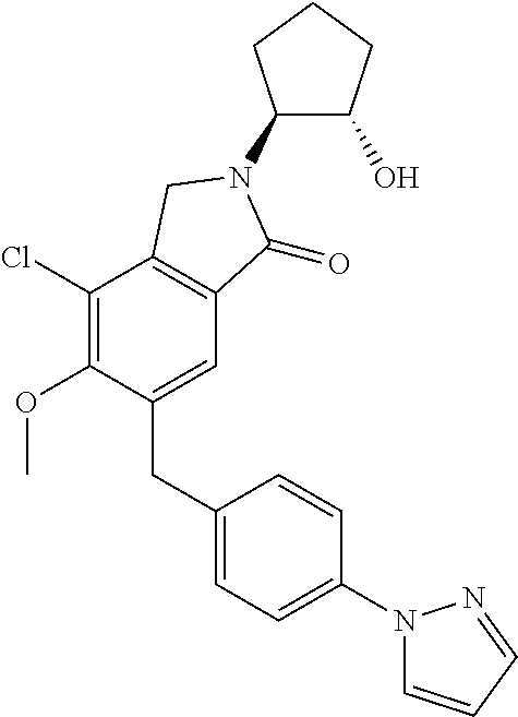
C1(CC2=CC=C(N3C=CC=N3)C=C2)=CC2=C(C(Cl)=C1OC)CN(C1C(O)CCC1)C2=O
